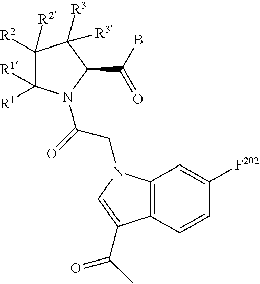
C1([R2])([R2])C([R1])([R1])N(C(=O)CN2C3=C(C=CC([F202])=C3)C(C(=O)C)=C2)C(C(B)=O)C1([R3])[R3]
